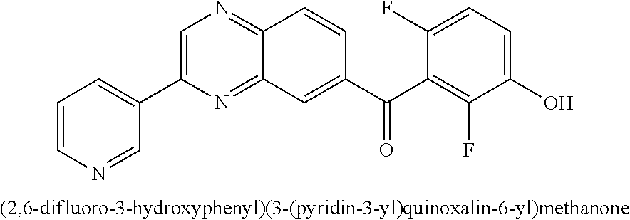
C1=C(C2=CC=CN=C2)N=C2C(=N1)C=CC(C(C1=C(F)C(O)=CC=C1F)=O)=C2
